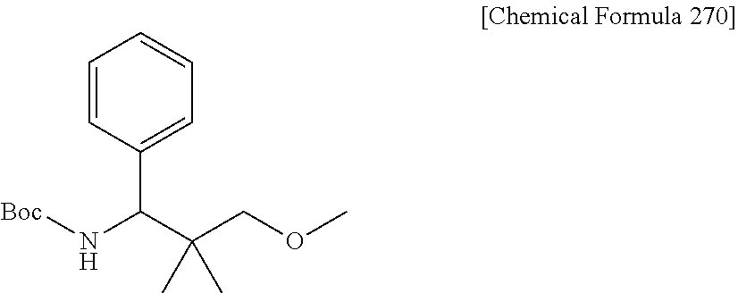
C1=CC=C(C(C(COC)(C)C)N[Boc])C=C1
